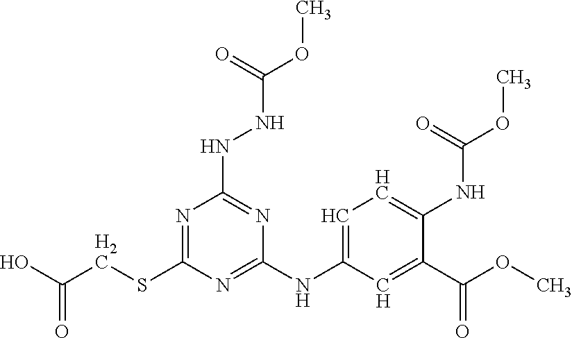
OC(CSC1=NC(NNC(OC)=O)=NC(NC2=CC=C(NC(OC)=O)C(C(OC)=O)=C2)=N1)=O
